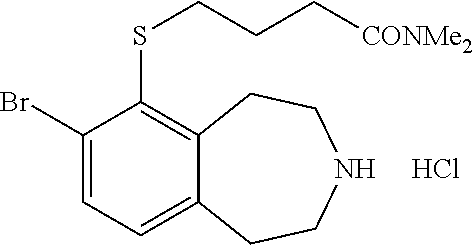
C1(Br)=CC=C2C(=C1SCCC[CONMe2])CCNCC2.Cl
